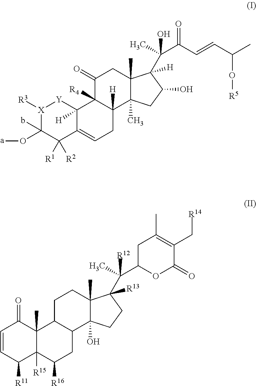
[X]1([R3])C(O[a])(b)C([R1])([R2])C2=CCC3([H])C([R4])(C2([H])[Y]1)C(=O)CC1(C)C3(C)CC(O)C1(C(C)(C(C=CC(C)O[R5])=O)O)[H].C1=CC([R11])C2([R15])C(C)(C1=O)C1C(CC2[R16])C2(O)C(C)(CC1)C(C(C)(C1OC(=O)C(C[R14])=C(C)C1)[R12])([R13])CC2
